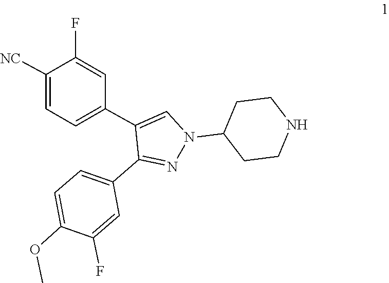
N1(C2CCNCC2)N=C(C2=CC=C(OC)C(F)=C2)C(C2=CC=C([NC])C(F)=C2)=C1
